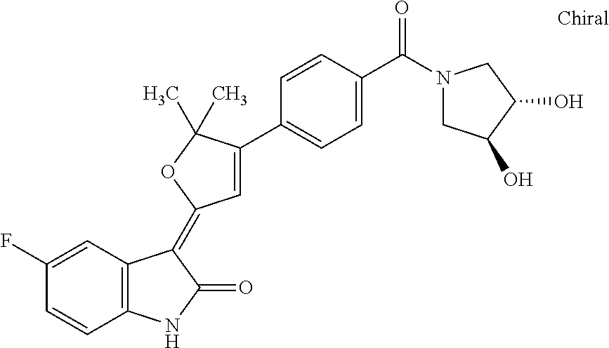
C1=C(F)C=CC2=C1C(=C1C=C(C3=CC=C(C(N4CC(O)C(O)C4)=O)C=C3)C(C)(C)O1)C(=O)N2
